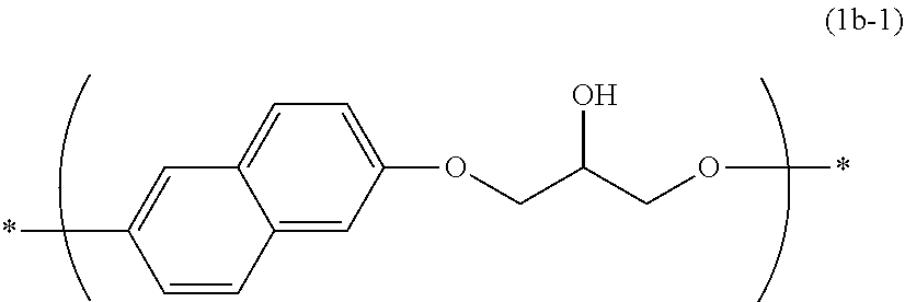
C12=CC(OCC(CO*)O)=CC=C1C=C(*)C=C2
